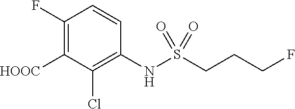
C1(F)=C([HOOC])C(Cl)=C(NS(CCCF)(=O)=O)C=C1
